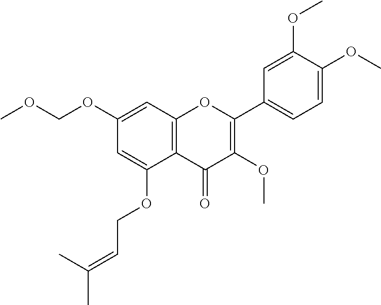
C1(OCOC)=CC2=C(C(OCC=C(C)C)=C1)C(=O)C(OC)=C(C1=CC=C(OC)C(OC)=C1)O2
